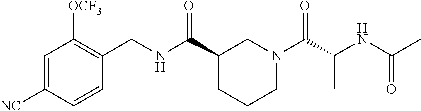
C1=C([NC])C=CC(CNC(C2CCCN(C(C(NC(C)=O)C)=O)C2)=O)=C1[OCF3]
